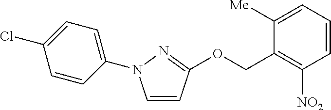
C1=CC=C([Me])C(COC2=NN(C3=CC=C(Cl)C=C3)C=C2)=C1[NO2]
